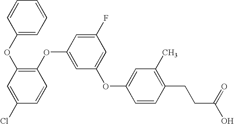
C1(OC2=C(OC3=CC(OC4=CC(C)=C(CCC(O)=O)C=C4)=CC(F)=C3)C=CC(Cl)=C2)=CC=CC=C1
